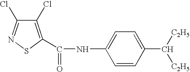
C1(Cl)=C(C(NC2=CC=C(C([C2H5])[C2H5])C=C2)=O)SN=C1Cl
